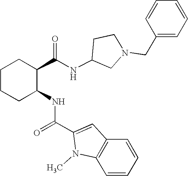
C1CCC(NC(C2=CC3=C(N2C)C=CC=C3)=O)C(C(NC2CCN(CC3=CC=CC=C3)C2)=O)C1
